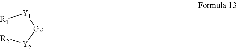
[R1][Y1][Ge][Y2][R2]
